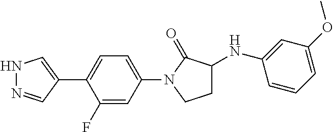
N1N=CC(C2=CC=C(N3CCC(NC4=CC(OC)=CC=C4)C3=O)C=C2F)=C1
